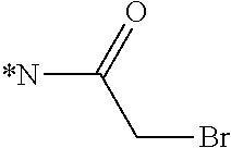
C([*N])(=O)CBr
